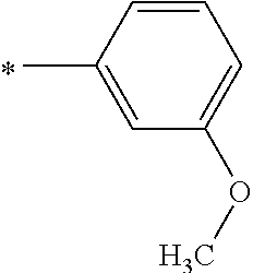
C1=CC=C(OC)C=C1C
